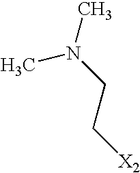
CN(CC[X2])C
